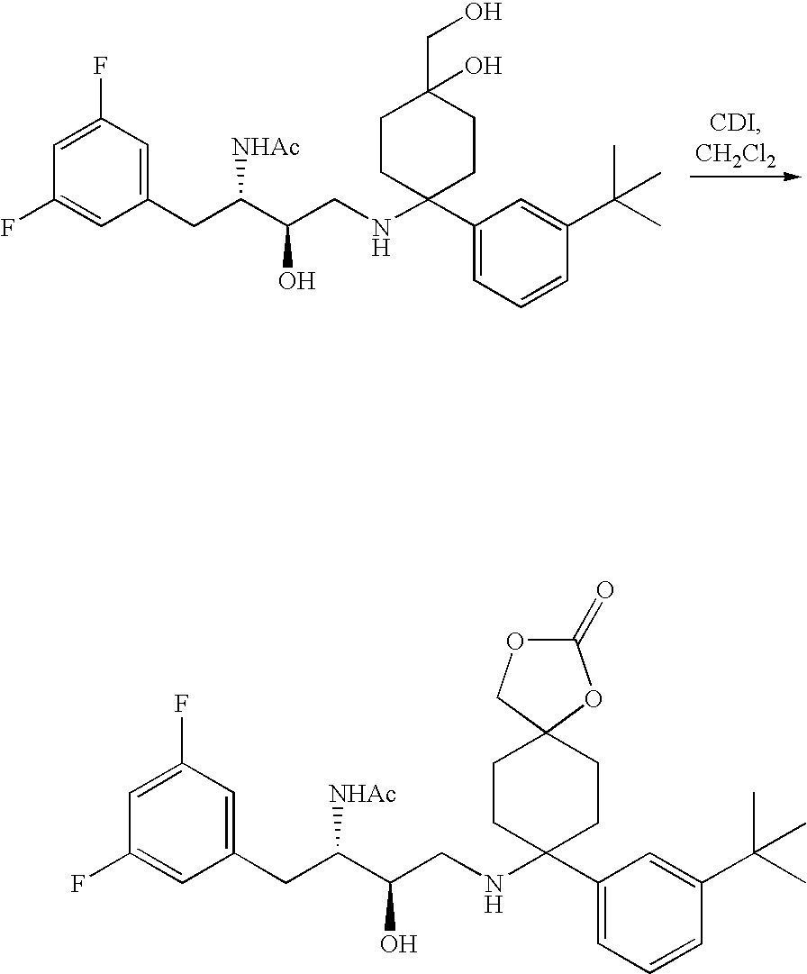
C1CC(NCC(C(CC2=CC(F)=CC(F)=C2)[NHAc])O)(C2=CC=CC(C(C)(C)C)=C2)CCC1(CO)O.C1CC(NCC(C(CC2=CC(F)=CC(F)=C2)[NHAc])O)(C2=CC=CC(C(C)(C)C)=C2)CCC12COC(=O)O2
